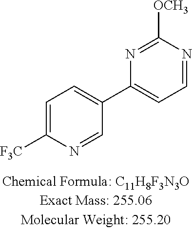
N1=CC=C(C2=CC=C([F3C])N=C2)N=C1[OCH3]
